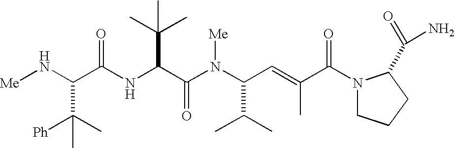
C(C(NC(C(N(C(C=C(C(=O)N1CCCC1C(=O)N)C)C(C)C)[Me])=O)C(C)(C)C)=O)(C([Ph])(C)C)N[Me]
